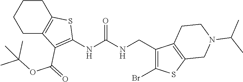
C1C2=C(CCC1)SC(NC(NCC1=C(Br)SC3=C1CCN(C(C)C)C3)=O)=C2C(=O)OC(C)(C)C
